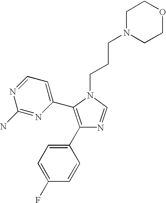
C1(F)=CC=C(C2=C(C3=CC=NC(N)=N3)N(CCCN3CCOCC3)C=N2)C=C1
